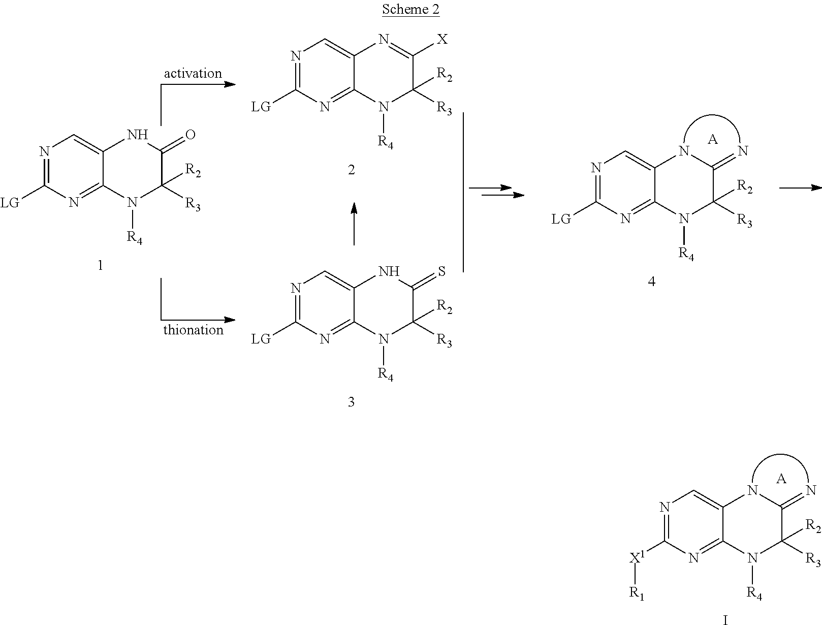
N1=C([X1][R1])N=C2C(=C1)NC(=N)C([R3])([R2])N2[R4].[A].I.N1=C([LG])N=C2C(=C1)NC(=O)C([R3])([R2])N2[R4].N1=C([LG])N=C2C(=C1)N=C([X])C([R3])([R2])N2[R4].N1=C([LG])N=C2C(=C1)NC(=S)C([R3])([R2])N2[R4].N1=C([LG])N=C2C(=C1)NC(=N)C([R3])([R2])N2[R4].[A]
